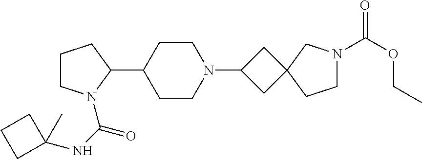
C1CN(C(NC2(C)CCC2)=O)C(C2CCN(C3CC4(C3)CCN(C(OCC)=O)C4)CC2)C1
